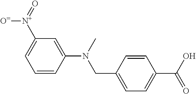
C1=C(N(CC2=CC=C(C(O)=O)C=C2)C)C=CC=C1[N+](=O)[O=]
